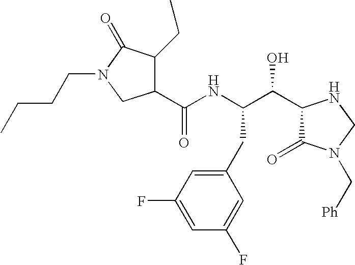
C1(CC)C(C(NC(C(C2C(=O)N(C[Ph])CN2)O)CC2=CC(F)=CC(F)=C2)=O)CN(CCCC)C1=O
